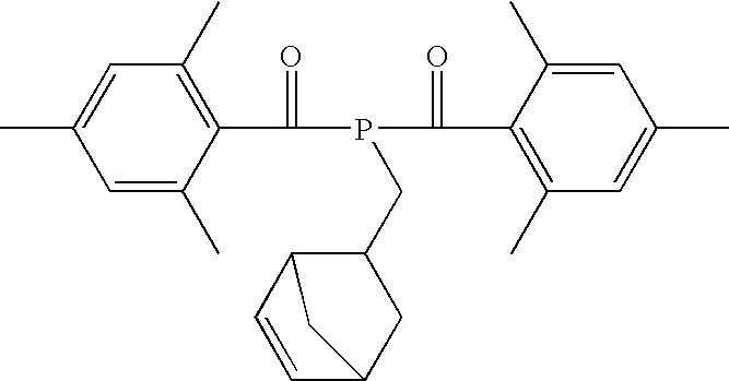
C1=C(C)C(C(P(C(C2=C(C)C=C(C)C=C2C)=O)CC2C3C=CC(C2)C3)=O)=C(C)C=C1C
